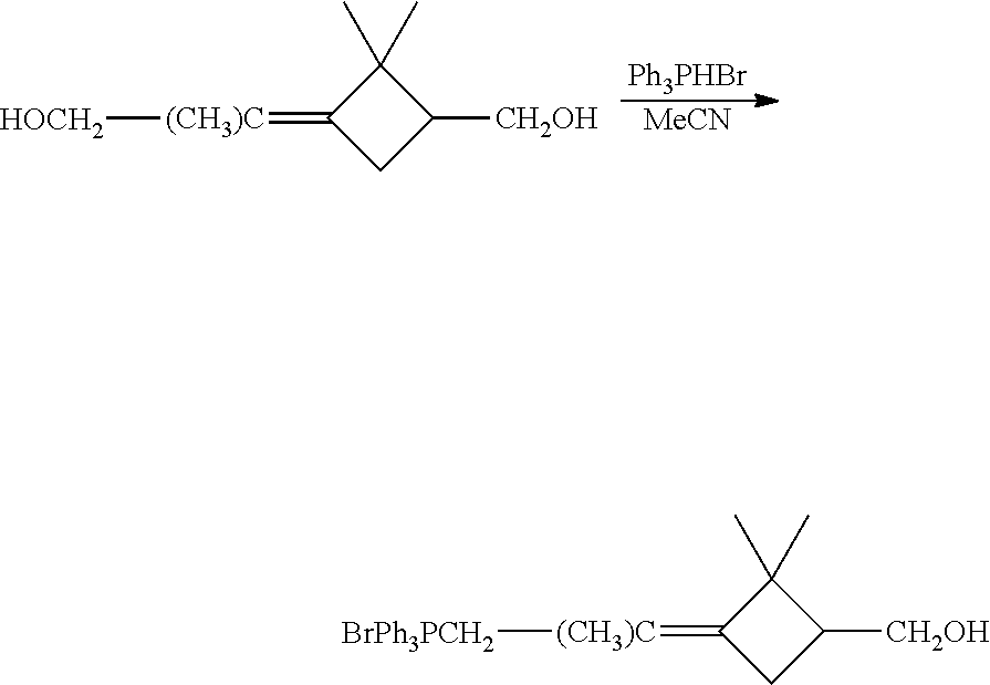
[HOCH2][(CH3)C]=C1CC([CH2OH])C1(C)C.[MeCN].[Ph3PHBr].[BrPh3PCH2][(CH3)C]=C1CC([CH2OH])C1(C)C
